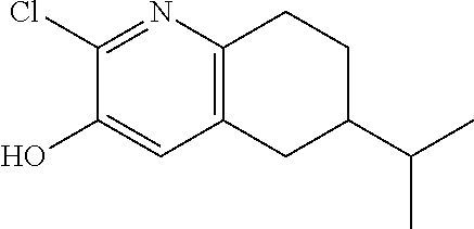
C1(Cl)=NC2=C(C=C1O)CC(C(C)C)CC2
